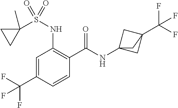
C1=C(C(F)(F)F)C=CC(C(=O)NC23CC(C(F)(F)F)(C2)C3)=C1NS(C1(C)CC1)(=O)=O
